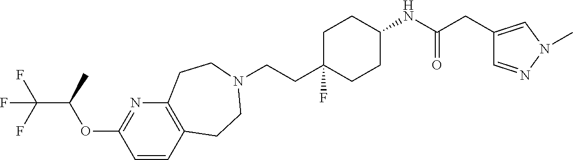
C1=CC2=C(N=C1OC(C(F)(F)F)C)CCN(CCC1(F)CCC(NC(CC3=CN(C)N=C3)=O)CC1)CC2
